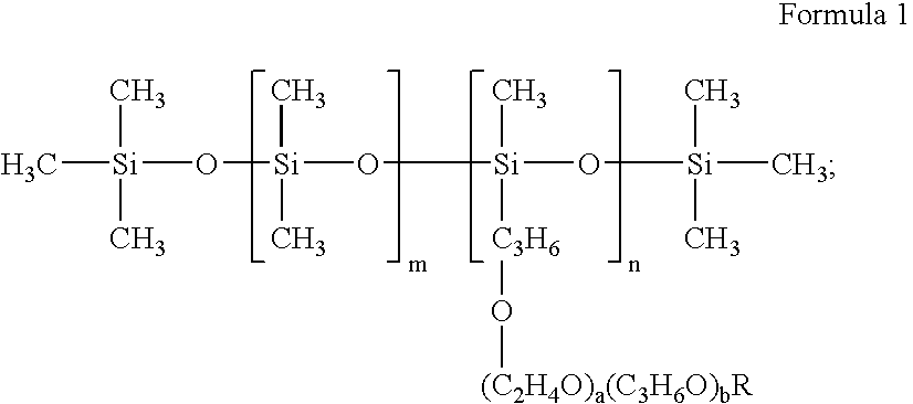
C[Si](C)(C)O[Si](C)(O[Si](O[Si](C)(C)C)(C)[C3H6]O[(C2H4O)a(C3H6O)bR])C
